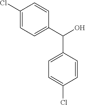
C1(Cl)=CC=C(C(O)C2=CC=C(Cl)C=C2)C=C1
